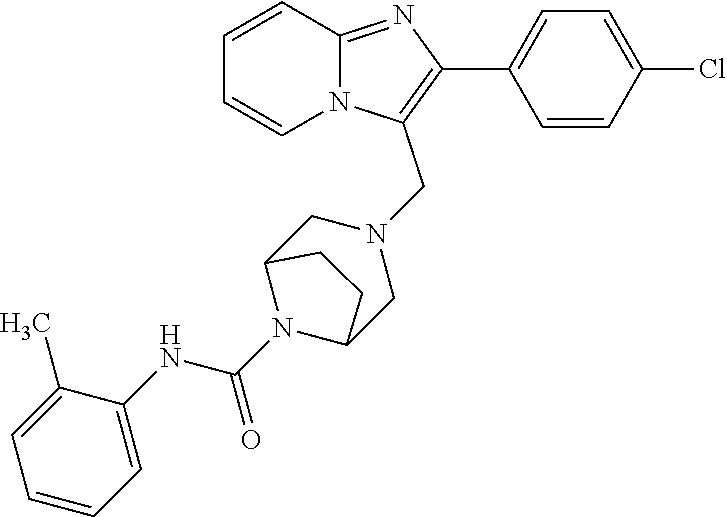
C1=CC=CN2C1=NC(C1=CC=C(Cl)C=C1)=C2CN1CC2N(C(NC3=CC=CC=C3C)=O)C(C1)CC2
